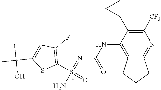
C1(NC(N=S(N)(C2=C(F)C=C(C(C)(C)O)S2)=O)=O)=C2CCCC2=NC([CF3])=C1C1CC1
